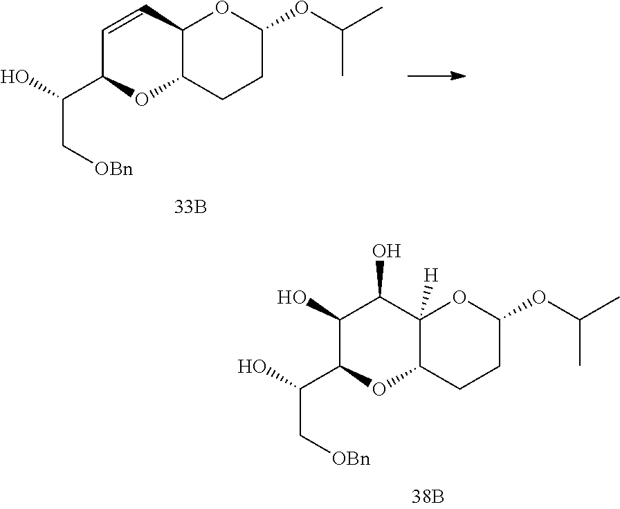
C1=CC2C(OC1C(C[OBn])O)CCC(OC(C)C)O2.C(C[OBn])(C1C(O)C(O)C2([H])OC(OC(C)C)CCC2O1)O
